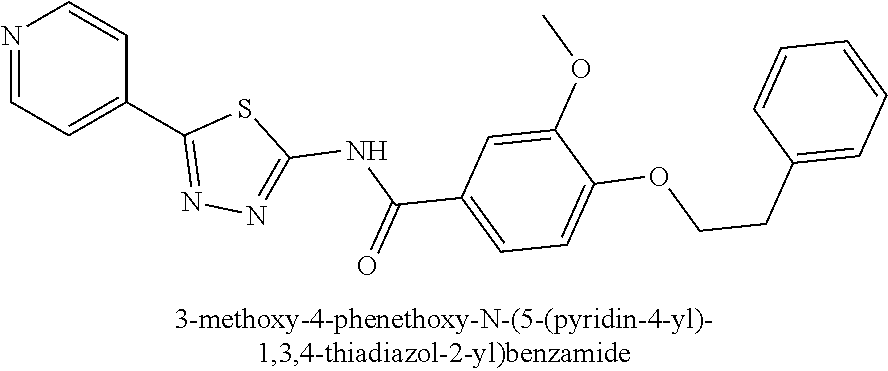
N1=CC=C(C2=NN=C(NC(C3=CC=C(OCCC4=CC=CC=C4)C(OC)=C3)=O)S2)C=C1
